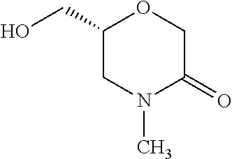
C1(CO)CN(C)C(=O)CO1
